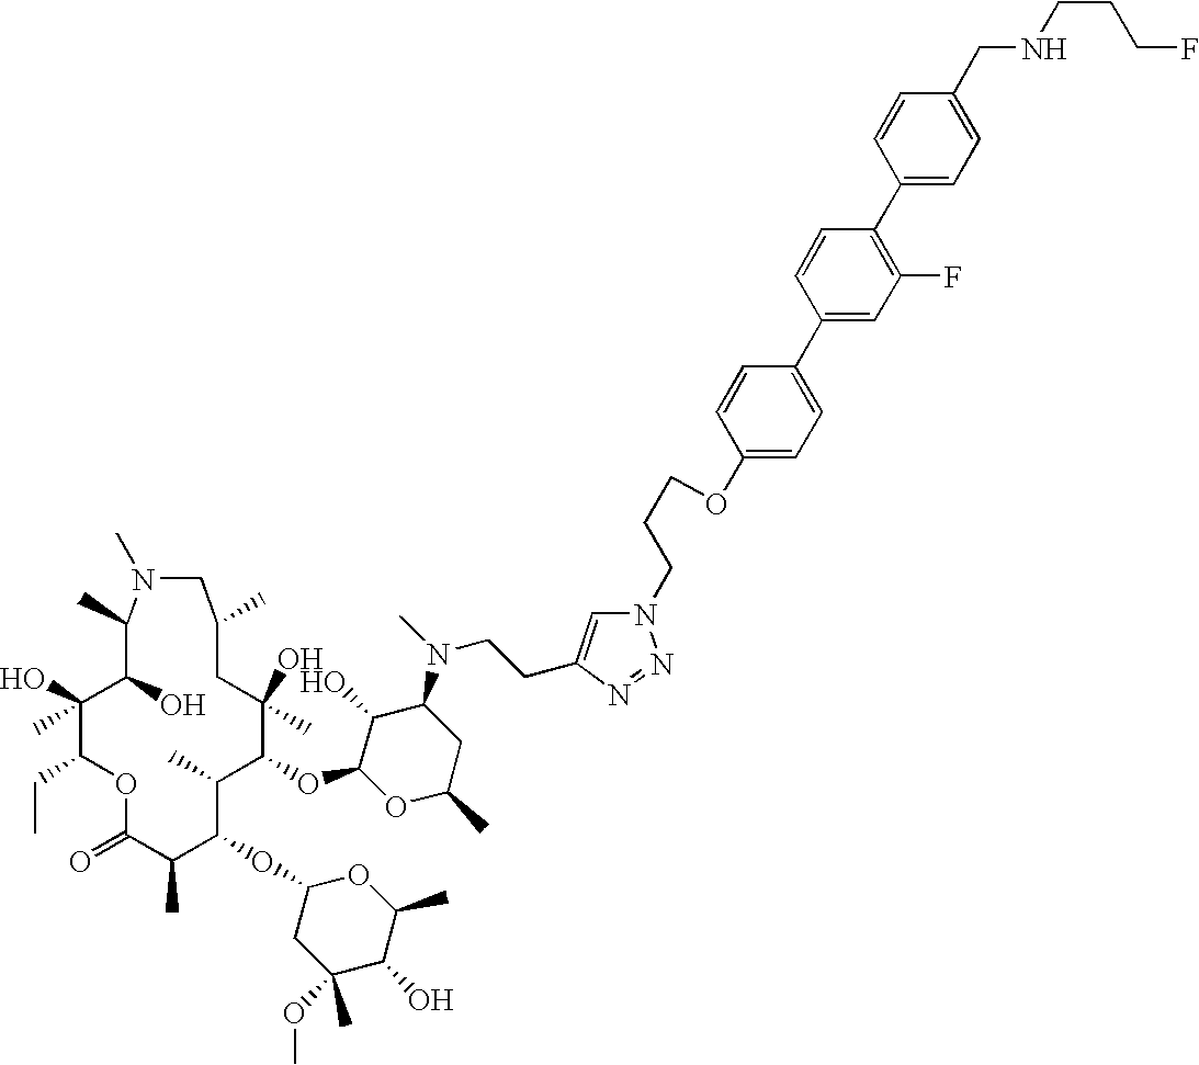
C1(O)(C)C(CC)OC(=O)C(C)C(OC2CC(OC)(C)C(O)C(C)O2)C(C)C(OC2C(O)C(N(CCC3=CN(CCCOC4=CC=C(C5=CC(F)=C(C6=CC=C(CNCCCF)C=C6)C=C5)C=C4)N=N3)C)CC(C)O2)C(C)(O)CC(C)CN(C)C(C)C1O
